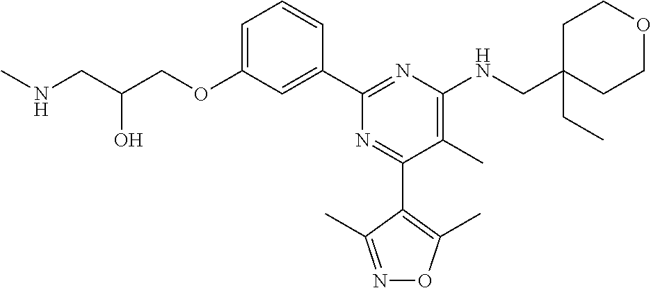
C1=C(OCC(CNC)O)C=C(C2=NC(NCC3(CC)CCOCC3)=C(C)C(C3=C(C)ON=C3C)=N2)C=C1
